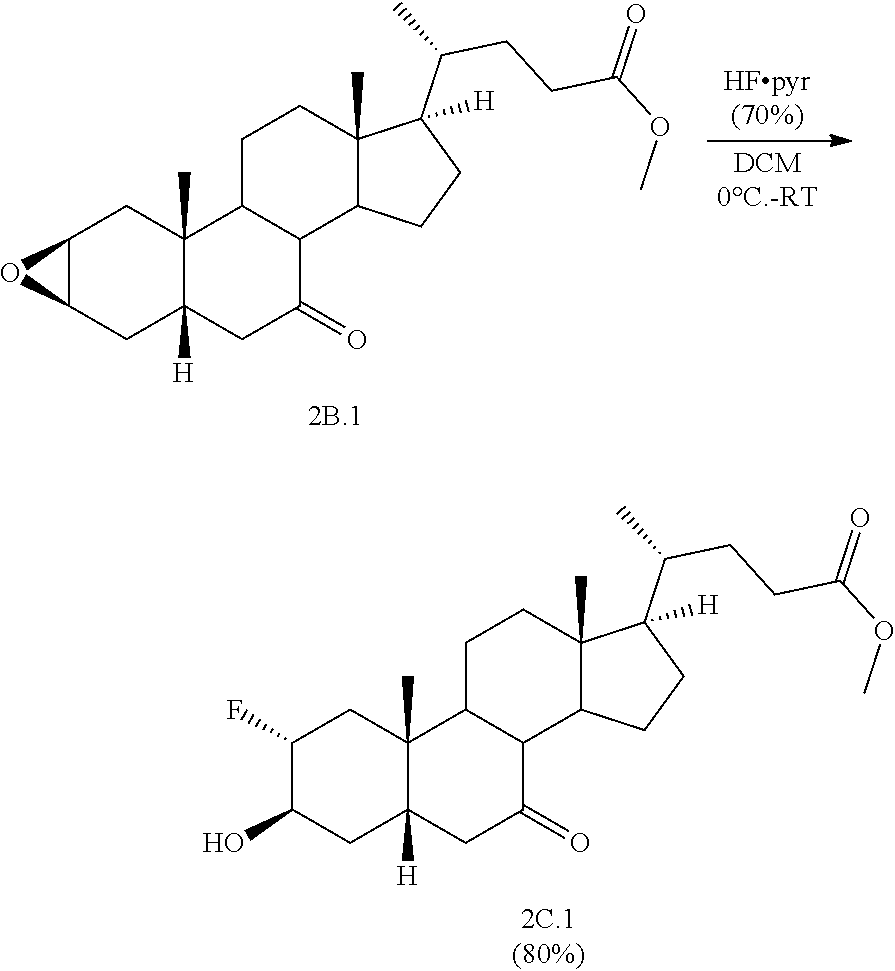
C1C2([H])C(C)(CC3C1O3)C1CCC3(C)C(C(C)CCC(OC)=O)([H])CCC3C1C(=O)C2.C1C2([H])C(C)(CC(F)C1O)C1CCC3(C)C(C(C)CCC(OC)=O)([H])CCC3C1C(=O)C2
